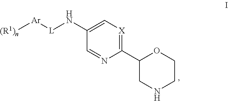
[L](NC1=C[X]=C(C2CNCCO2)N=C1)[Ar][(R1)n]
